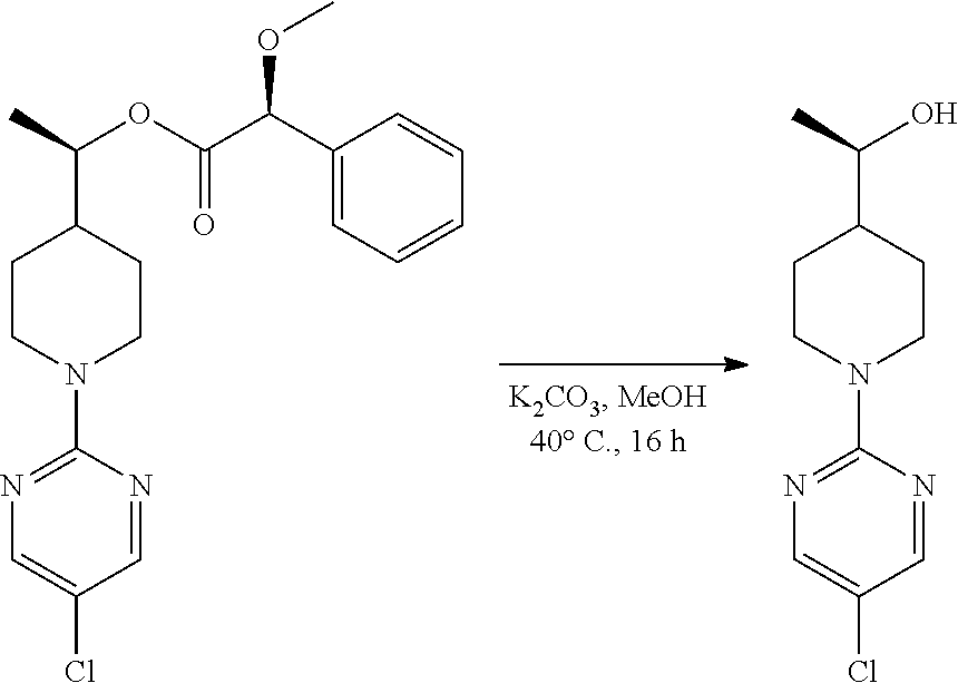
C1CN(C2=NC=C(Cl)C=N2)CCC1C(C)OC(C(C1=CC=CC=C1)OC)=O.C1CN(C2=NC=C(Cl)C=N2)CCC1C(C)O
